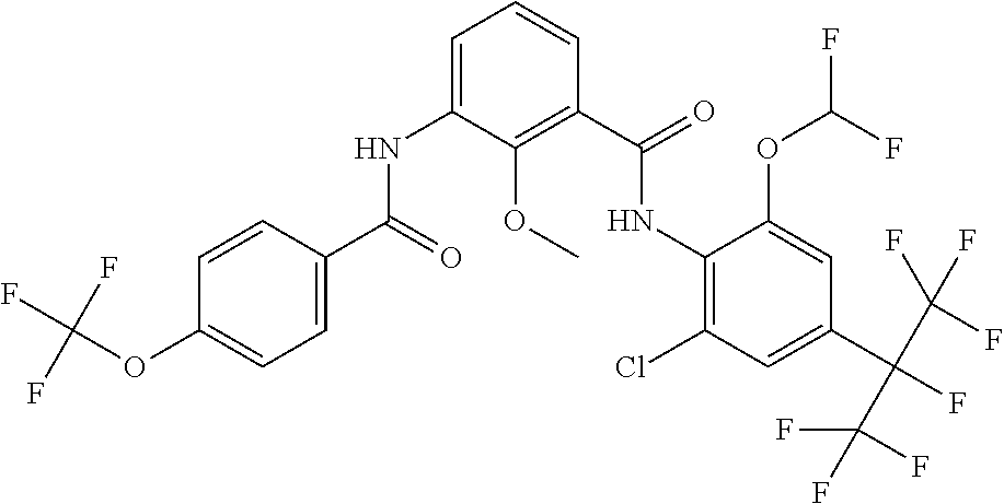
C1=CC(C(=O)NC2=CC=CC(C(=O)NC3=C(Cl)C=C(C(C(F)(F)F)(C(F)(F)F)F)C=C3OC(F)F)=C2OC)=CC=C1OC(F)(F)F
